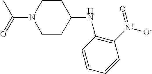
C1([N+]([O-])=O)=C(NC2CCN(C(=O)C)CC2)C=CC=C1
